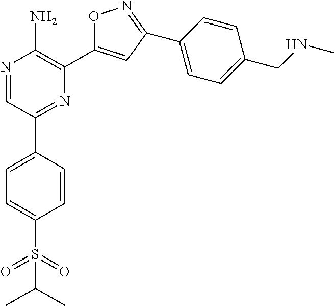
C1(C2=CC=C(S(=O)(=O)C(C)C)C=C2)=NC(C2=CC(C3=CC=C(CNC)C=C3)=NO2)=C(N)N=C1
